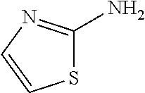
S1C(N)=NC=C1
